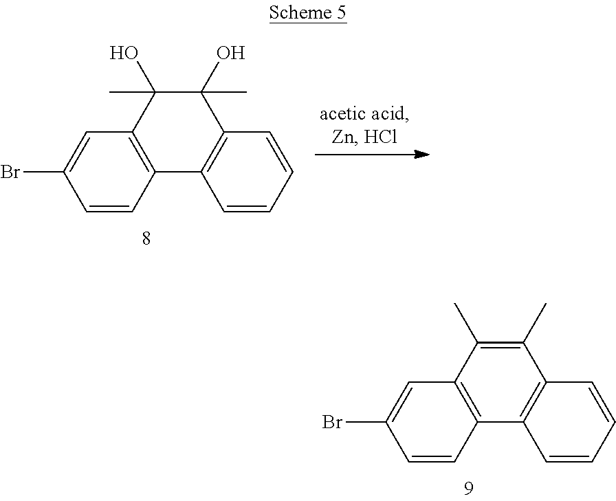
C12=C(C(O)(C)C(C)(O)C3=C1C=CC=C3)C=C(Br)C=C2.C12=C(C(C)=C(C)C3=C1C=CC=C3)C=C(Br)C=C2
